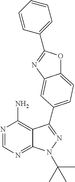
C12=NC=NC(N)=C1C(C1=CC=C3OC(C4=CC=CC=C4)=NC3=C1)=NN2C(C)(C)C
